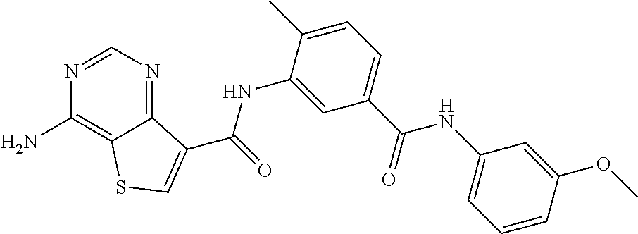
C1=NC(N)=C2C(=N1)C(C(NC1=CC(C(NC3=CC=CC(OC)=C3)=O)=CC=C1C)=O)=CS2
